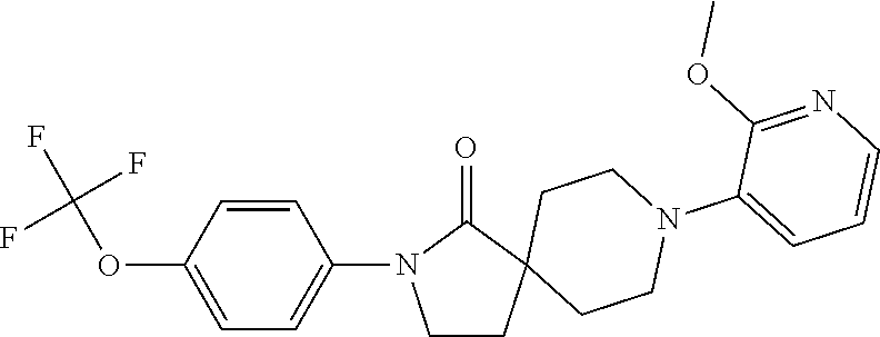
C1=CC(OC(F)(F)F)=CC=C1N1CCC2(C1=O)CCN(C1=CC=CN=C1OC)CC2
